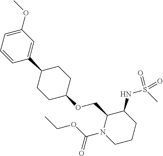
C1(OC)=CC=CC(C2CCC(OCC3N(C(OCC)=O)CCCC3NS(C)(=O)=O)CC2)=C1
